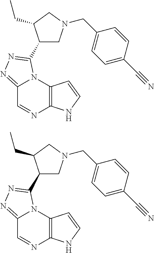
C12=NN=C(C3CN(CC4=CC=C(C#N)C=C4)CC3CC)N1C1=C(N=C2)NC=C1.C12=NN=C(C3CN(CC4=CC=C(C#N)C=C4)CC3CC)N1C1=C(N=C2)NC=C1
